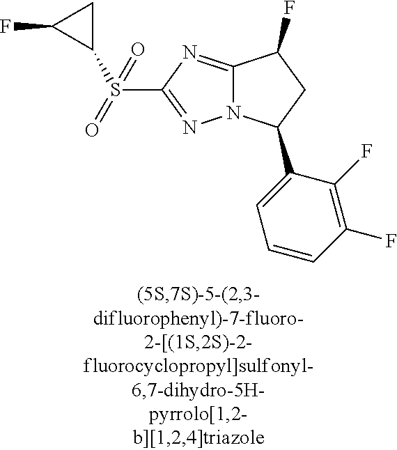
C12=NC(S(C3C(F)C3)(=O)=O)=NN1C(C1=CC=CC(F)=C1F)CC2F
